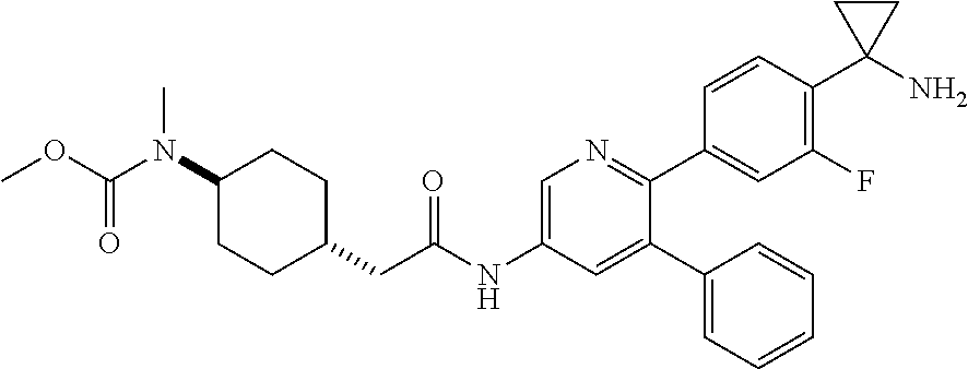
C1=C(NC(CC2CCC(N(C(OC)=O)C)CC2)=O)C=C(C2=CC=CC=C2)C(C2=CC(F)=C(C3(N)CC3)C=C2)=N1
